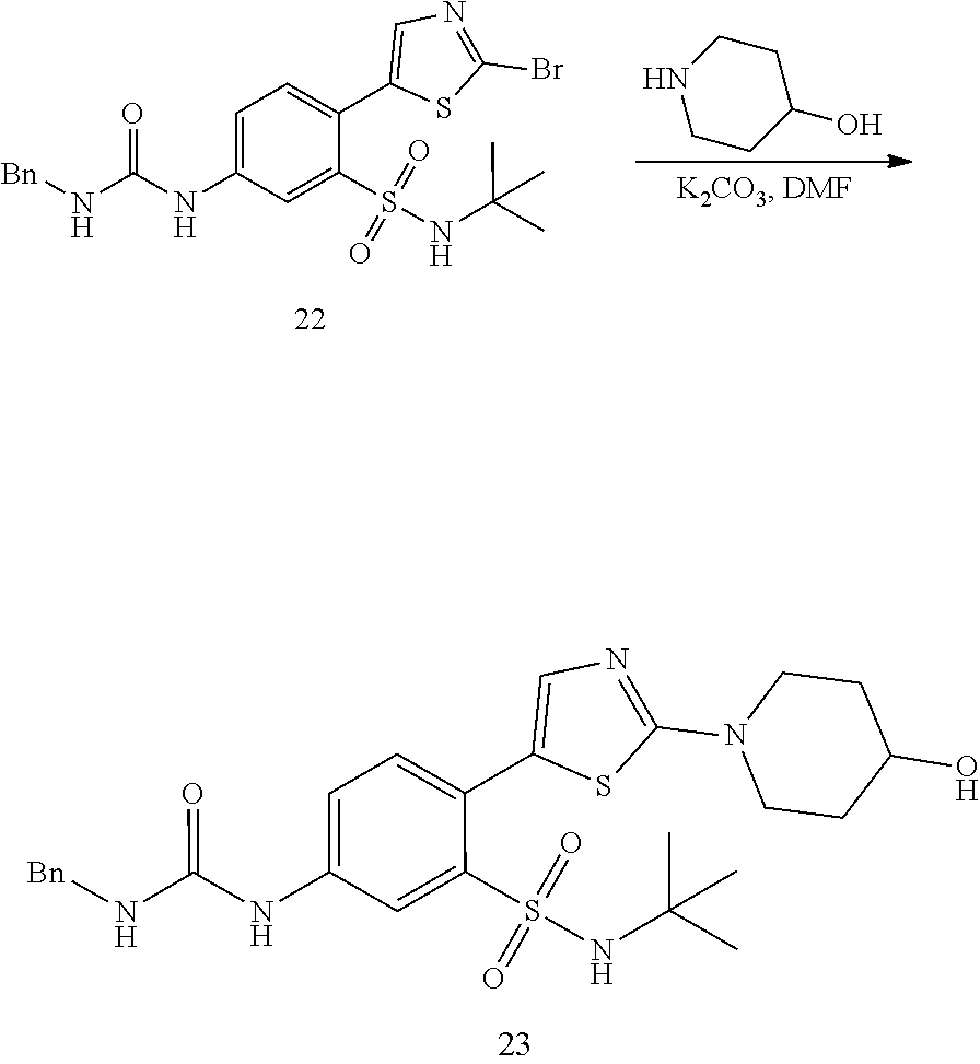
C1=C(NC(N[Bn])=O)C=C(S(NC(C)(C)C)(=O)=O)C(C2=CN=C(Br)S2)=C1.C1CC(O)CCN1.C1=C(NC(N[Bn])=O)C=C(S(NC(C)(C)C)(=O)=O)C(C2=CN=C(N3CCC(O)CC3)S2)=C1
